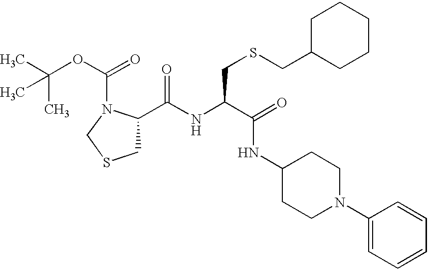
C(NC(C(=O)NC1CCN(C2=CC=CC=C2)CC1)CSCC1CCCCC1)(=O)C1CSCN1C(OC(C)(C)C)=O
